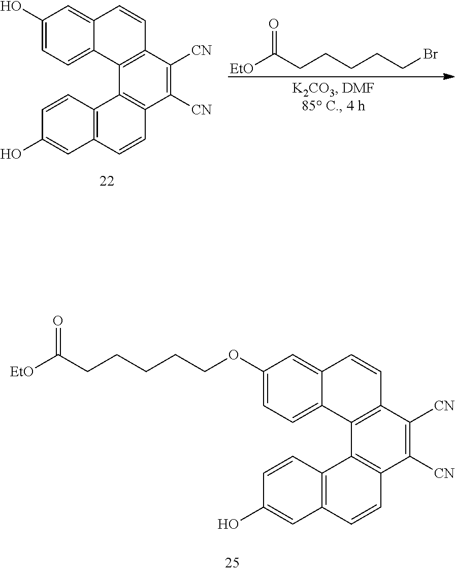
C1=C2C(=CC=C1O)C1=C(C=C2)C([CN])=C([CN])C2=C1C1=C(C=C2)C=C(O)C=C1.[EtO]C(CCCCCBr)=O.C1=C2C(=CC=C1OCCCCCC([EtO])=O)C1=C(C=C2)C([CN])=C([CN])C2=C1C1=C(C=C2)C=C(O)C=C1
